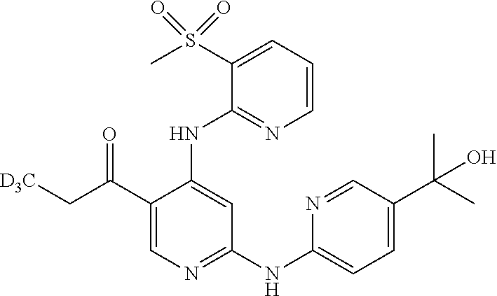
C1=CC=C(S(C)(=O)=O)C(NC2=CC(NC3=CC=C(C(C)(C)O)C=N3)=NC=C2C(C[D3C])=O)=N1
